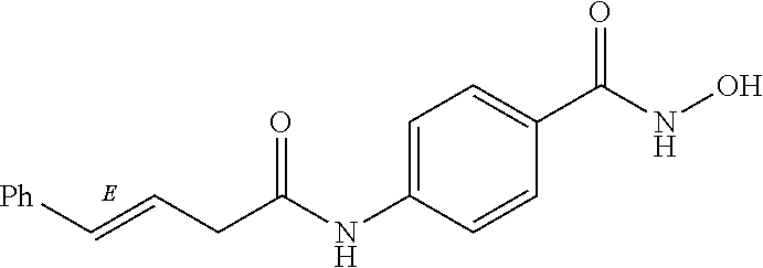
C1=C(NC(=O)CC=C[Ph])C=CC(C(NO)=O)=C1
